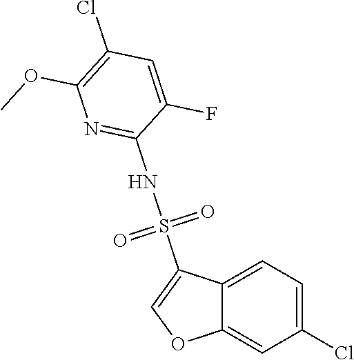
C12=CC=C(Cl)C=C1OC=C2S(NC1=NC(OC)=C(Cl)C=C1F)(=O)=O
